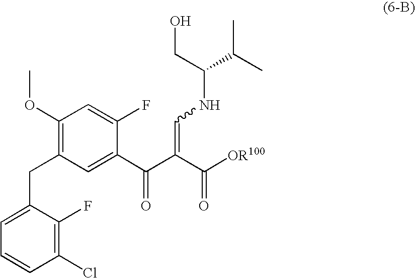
C1(OC)=C(CC2=CC=CC(Cl)=C2F)C=C(C(=O)C(C(=O)[OR100])=CNC(CO)C(C)C)C(F)=C1
